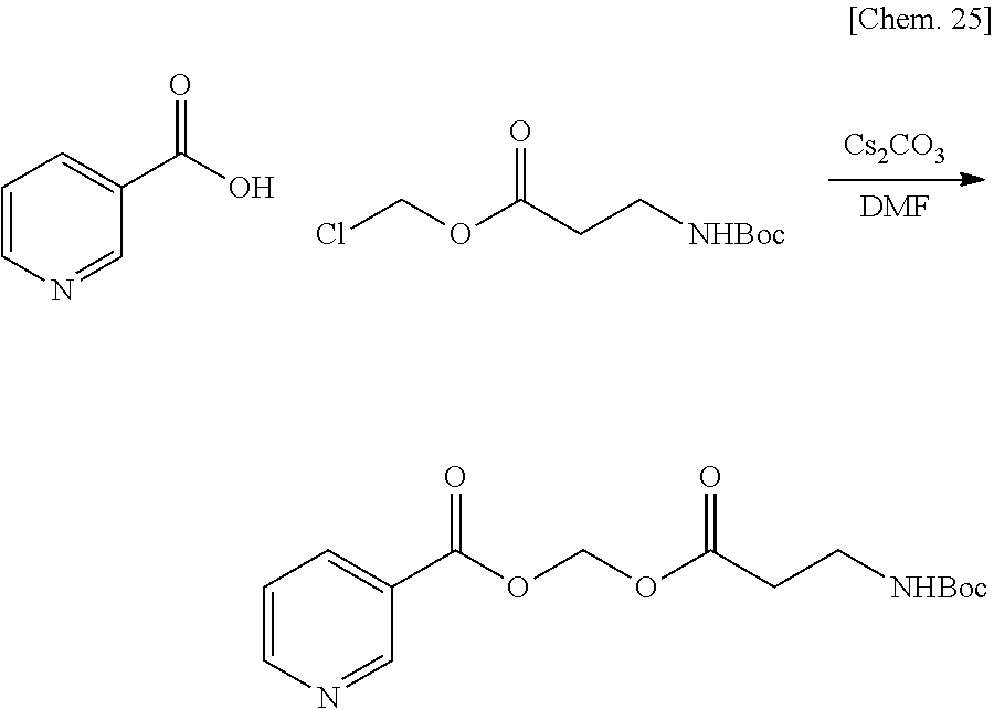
[Cs2CO3].[DMF].C1(C(=O)O)=CC=CN=C1.ClCOC(CC[NHBoc])=O.C1(C(=O)OCOC(CC[NHBoc])=O)=CC=CN=C1
